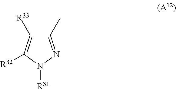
C1(C)=NN([R31])C([R32])=C1[R33]
